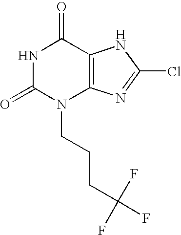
N1C(=O)N(CCCC(F)(F)F)C2=C(C1=O)NC(Cl)=N2
